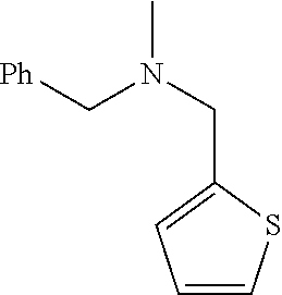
[Ph]CN(CC1=CC=CS1)C
